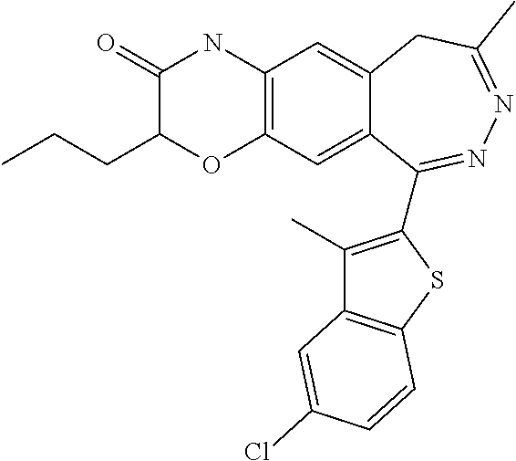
C1(=O)C(CCC)OC2=C(N1)C=C1C(=C2)C(C2=C(C)C3=C(S2)C=CC(Cl)=C3)=NN=C(C)C1
